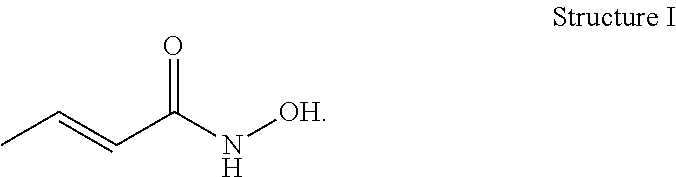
CC=CC(N[OH])=O
